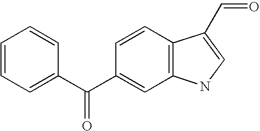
C1=CC(C(C2=CC=CC=C2)=O)=CC2=C1C(C=O)=CN2
